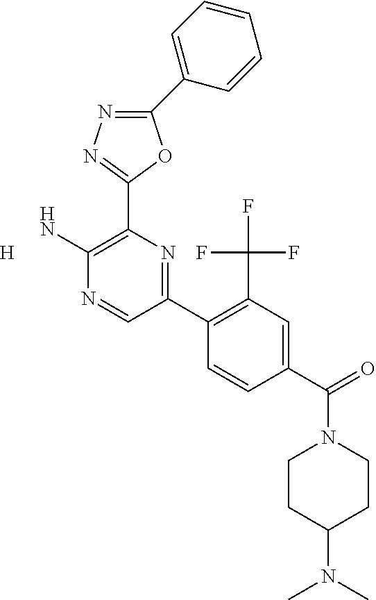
C1(C2=CC=CC=C2)=NN=C(C2=C(N)N=CC(C3=C(C(F)(F)F)C=C(C(=O)N4CCC(N(C)C)CC4)C=C3)=N2)O1.[H]
